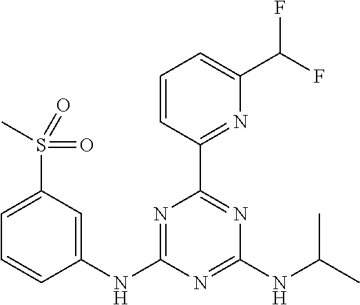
C1(NC2=NC(C3=NC(C(F)F)=CC=C3)=NC(NC(C)C)=N2)=CC(S(C)(=O)=O)=CC=C1
